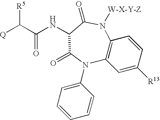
[R5]C(C(NC1C(=O)N([W-X-Y-Z])C2=C(N(C3=CC=CC=C3)C1=O)C=C([R13])C=C2)=O)[Q]
